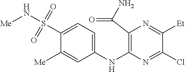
C1(NC2=C(C(N)=O)N=C([Et])C(Cl)=N2)=CC=C(S(N[Me])(=O)=O)C([Me])=C1
